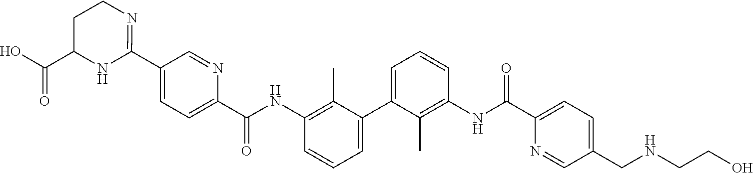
C1=C(C2=CC=CC(NC(C3=CC=C(C4=NCCC(C(O)=O)N4)C=N3)=O)=C2C)C(C)=C(NC(C2=CC=C(CNCCO)C=N2)=O)C=C1
